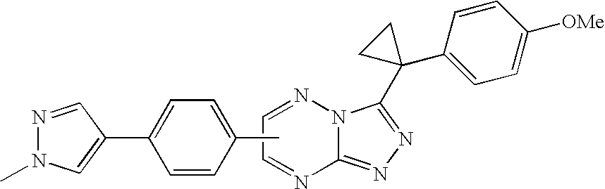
C1=CC(C2(C3=NN=C4N3N=CC=N4)CC2)=CC=C1[OMe].CC1=CC=C(C2=CN(C)N=C2)C=C1
